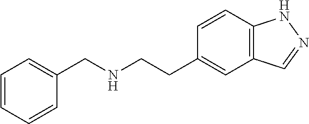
C1=CC=CC(CNCCC2=CC3=C(C=C2)NN=C3)=C1
